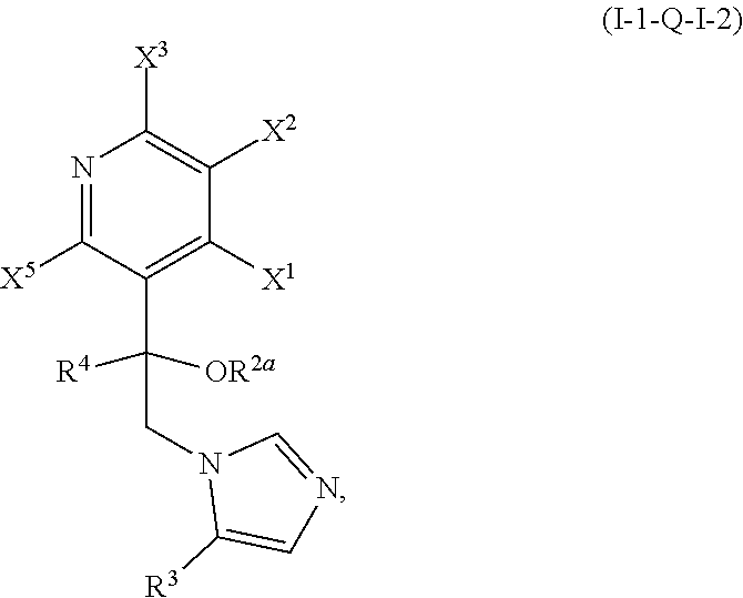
N1=C([X5])C(C(CN2C([R3])=CN=C2)([R4])[OR2a])=C([X1])C([X2])=C1[X3]
